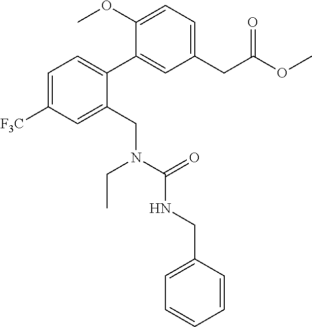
C1(CC(OC)=O)=CC=C(OC)C(C2=CC=C([F3C])C=C2CN(CC)C(=O)NCC2=CC=CC=C2)=C1
